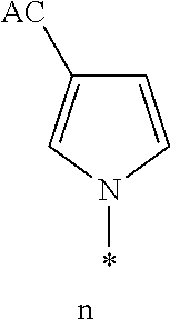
C1([AC])=CN(*)C=C1
